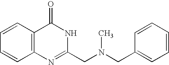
C1=CC2=C(C=C1)N=C(CN(C)CC1=CC=CC=C1)NC2=O
